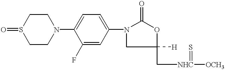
C1CN(C2=CC=C(N3CC(C[NHC]([OCH3])=S)([H])OC3=O)C=C2F)CCS1=O
